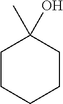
C1CCCCC1(C)O
